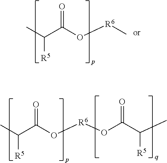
O=C(C([R5])C)O[R6]OC(=O)C([R5])C.O=C(C([R5])C)O[R6]C
